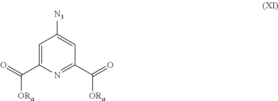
C1=C(C(=O)[ORa])N=C(C(=O)[ORa])C=C1[N3]
